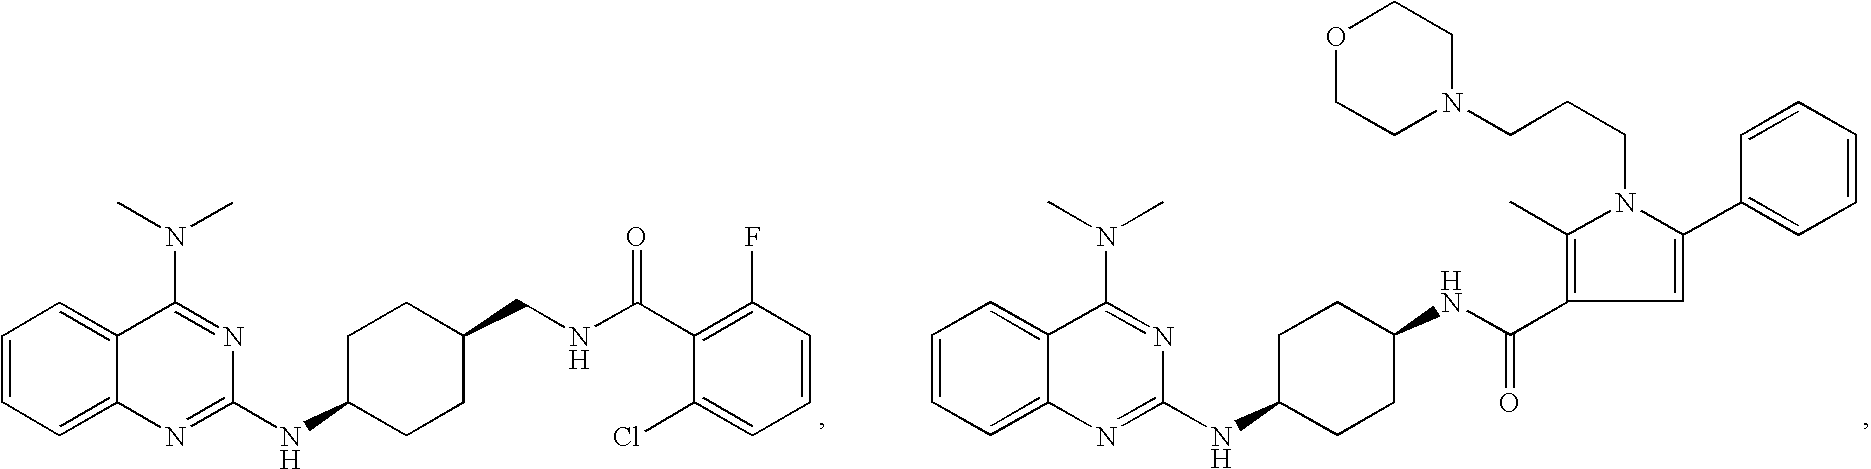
C1=CC=C2C(=C1)C(N(C)C)=NC(NC1CCC(CNC(C3=C(F)C=CC=C3Cl)=O)CC1)=N2.C1=CC=C2C(=C1)C(N(C)C)=NC(NC1CCC(NC(=O)C3=C(C)N(CCCN4CCOCC4)C(C4=CC=CC=C4)=C3)CC1)=N2
